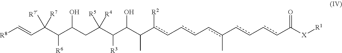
C([R6])(C(C=C[R8])([R7])[R7])C(CC(C(C(C(c(c-cc-cc(-cc-ccC([X][R1])=O)C)[R2])C)O)[R3])([R5])[R4])O
